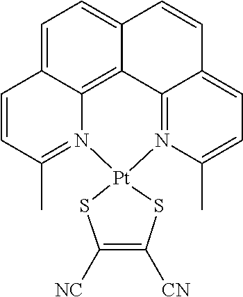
C1=C2C3=C4C(=C1)C=CC1=CC=C(C)N(=C41)[Pt]1(N3=C(C)C=C2)SC([NC])=C([CN])S1
